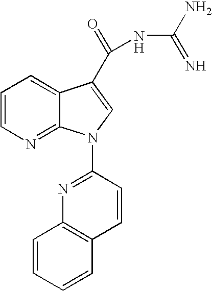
C1=CN=C2C(=C1)C(C(=O)NC(=N)N)=CN2C1=NC2=C(C=C1)C=CC=C2
